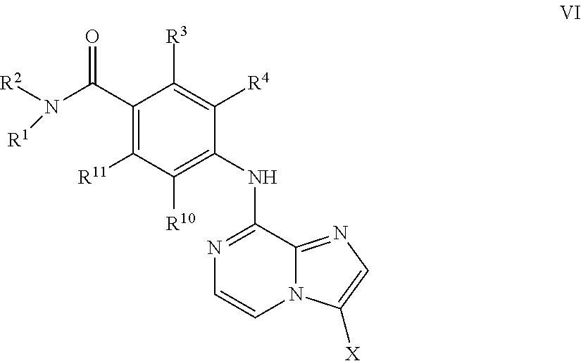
C1(C(N([R2])[R1])=O)=C([R11])C([R10])=C(NC2=NC=CN3C2=NC=C3[X])C([R4])=C1[R3]
